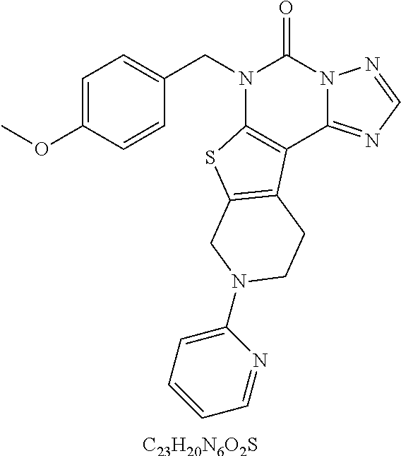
C1=C(OC)C=CC(CN2C3=C(C4=NC=NN4C2=O)C2=C(S3)CN(C3=CC=CC=N3)CC2)=C1.[C23H20N6O2S]
